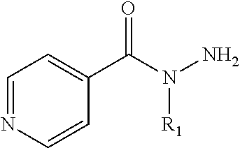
C1=NC=CC(C(N(N)[R1])=O)=C1
